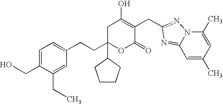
C1=C(CO)C(CC)=CC(CCC2(C3CCCC3)OC(=O)C(CC3=NN4C(C)=CC(C)=CC4=N3)=C(O)C2)=C1
